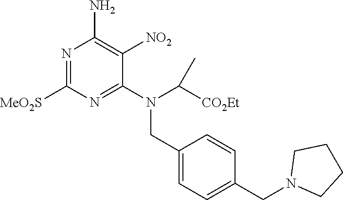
N1=C([MeO2S])N=C(N(C([CO2Et])C)CC2=CC=C(CN3CCCC3)C=C2)C([NO2])=C1N
